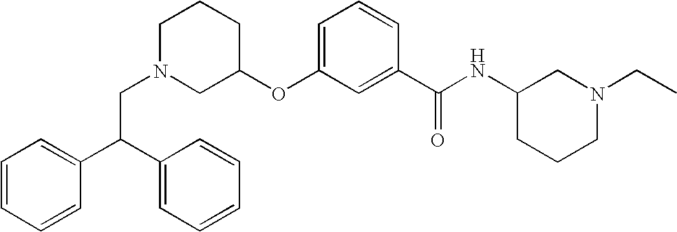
C1CCC(OC2=CC=CC(C(NC3CCCN(CC)C3)=O)=C2)CN1CC(C1=CC=CC=C1)C1=CC=CC=C1
